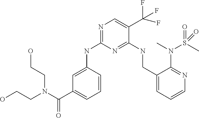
C1=C(NC2=NC=C(C(F)(F)F)C(NCC3=CC=CN=C3N(S(=O)(C)=O)C)=N2)C=CC=C1C(N(CCO)CCO)=O
